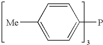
C1=CC([Me])=CC=C1P
